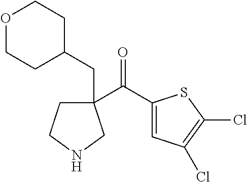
C1(C(C2=CC(Cl)=C(Cl)S2)=O)(CC2CCOCC2)CCNC1
